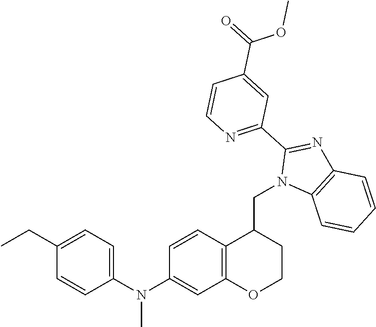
C1(N(C2=CC3=C(C=C2)C(CN2C4=C(N=C2C2=NC=CC(C(OC)=O)=C2)C=CC=C4)CCO3)C)=CC=C(CC)C=C1
